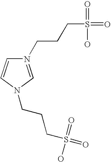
N1(CCCS(=O)(=O)O)=CN(CCCS(=O)(=O)O)C=C1
